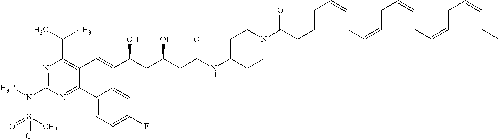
N1=C(N(S(C)(=O)=O)C)N=C(C2=CC=C(F)C=C2)C(C=CC(O)CC(O)CC(=O)NC2CCN(C(=O)CCCC=CCC=CCC=CCC=CCC=CCC)CC2)=C1C(C)C
